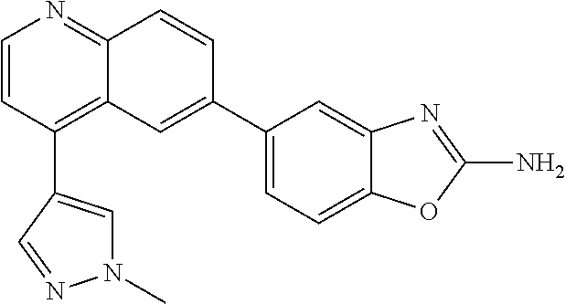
C1(C2=CC3=C(C4=CN(C)N=C4)C=CN=C3C=C2)=CC=C2C(=C1)N=C(N)O2
